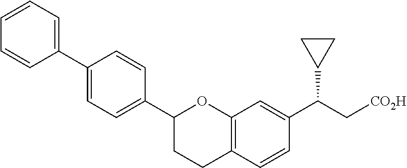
C1(C2=CC=C(C3CCC4=C(O3)C=C(C(C[CO2H])C3CC3)C=C4)C=C2)=CC=CC=C1
